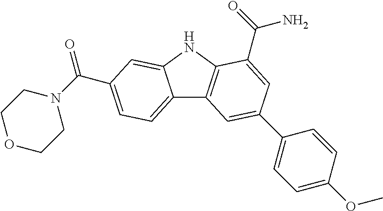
C12=CC=C(C(=O)N3CCOCC3)C=C1NC1=C2C=C(C2=CC=C(OC)C=C2)C=C1C(N)=O
